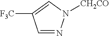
N1=CC([CF3])=CN1[CH2CO]
